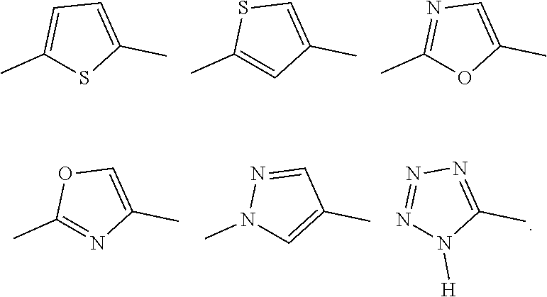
C1(C)=CC=C(C)S1.C1(C)=CC(C)=CS1.C1(C)=NC=C(C)O1.N1=NN=C(C)N1[H].C1(C)=NC(C)=CO1.N1(C)C=C(C)C=N1
